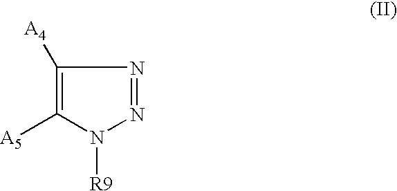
C1([A4])=C([A5])N([R9])N=N1
